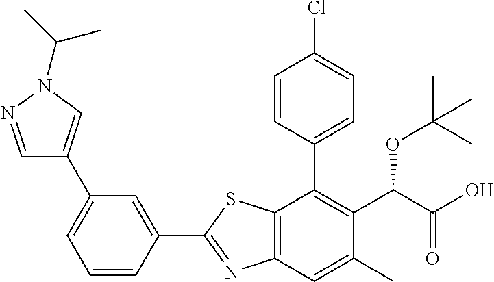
C1(C2=NC3=C(S2)C(C2=CC=C(Cl)C=C2)=C(C(C(O)=O)OC(C)(C)C)C(C)=C3)=CC(C2=CN(C(C)C)N=C2)=CC=C1
